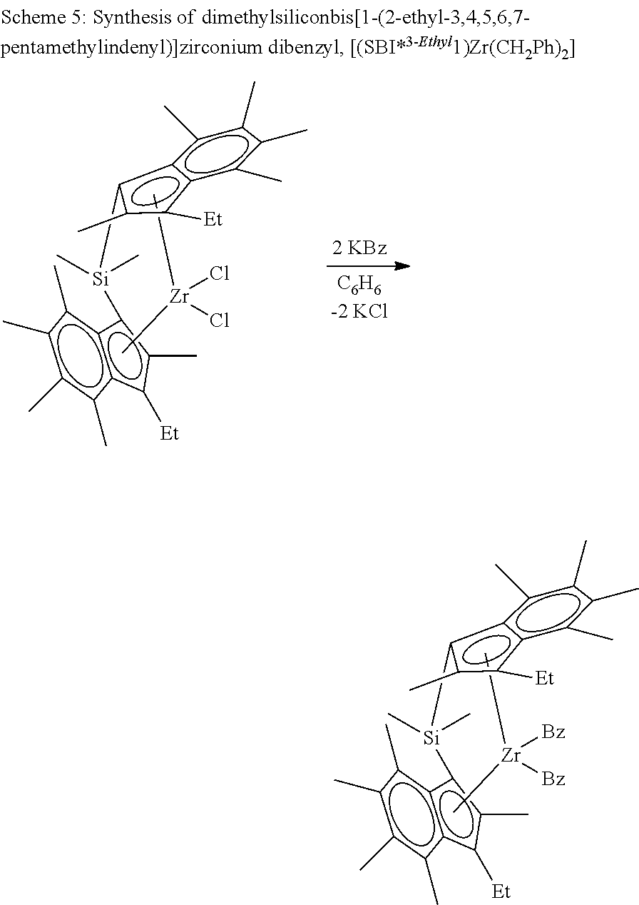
[Si](c1c2c(C)c(C)c(C)c(C)c2c([Et])c1C)(c1c2c(c(C)c(C)c(C)c2C)c([Et])c1C)(C)C.C[Zr](C)([Bz])[Bz].[Si](c1c2c(C)c(C)c(C)c(C)c2c([Et])c1C)(c1c2c(c(C)c(C)c(C)c2C)c([Et])c1C)(C)C.C[Zr](C)(Cl)Cl
